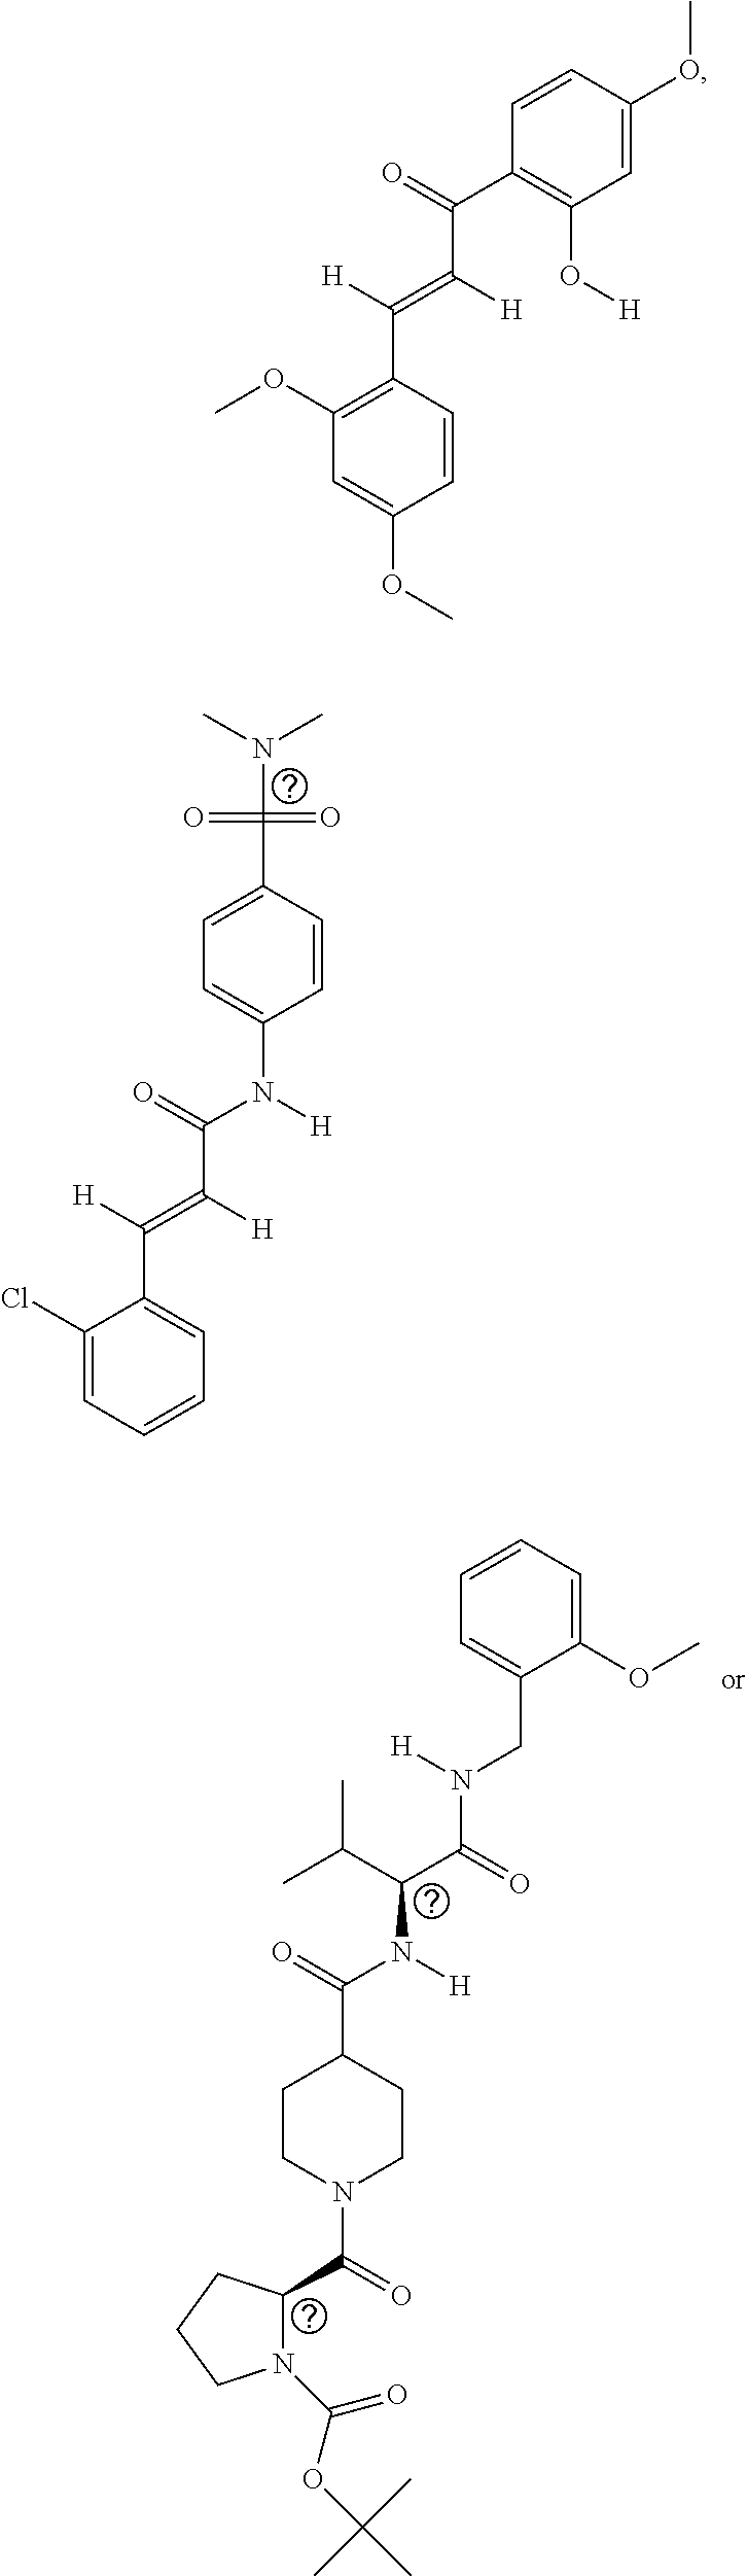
C1=CC(OC)=CC(O[H])=C1C(=O)C([H])=C([H])C1=C(OC)C=C(OC)C=C1.CN(C)C(=O)(=O)C1=CC=C(N(C(=O)C([H])=C([H])C2=CC=CC=C2Cl)[H])C=C1.C1=CC=C(OC)C(CN(C(=O)C(C(C)C)N([H])C(=O)C2CCN(C(=O)C3N(C(=O)OC(C)(C)C)CCC3)CC2)[H])=C1
